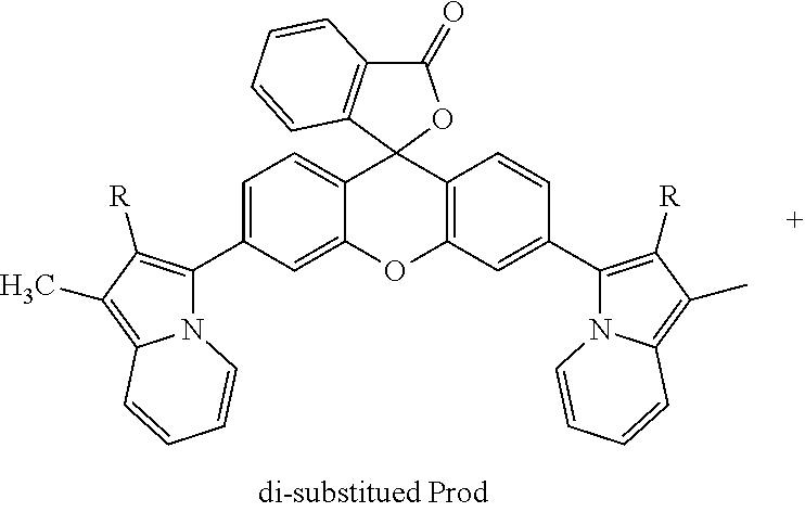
C12=CC=C(C3=C([R])C(C)=C4N3C=CC=C4)C=C1OC1=C(C23OC(=O)C2=C3C=CC=C2)C=CC(C2=C([R])C(C)=C3N2C=CC=C3)=C1
